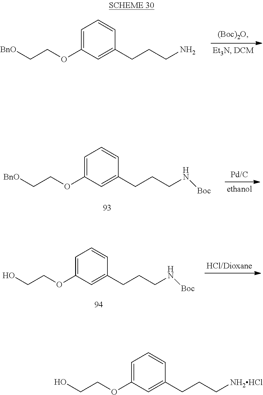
C1=C(OCC[BnO])C=C(CCCN)C=C1.C1=C(OCC[BnO])C=C(CCCN[Boc])C=C1.C1=C(OCCO)C=C(CCCN[Boc])C=C1.C1=C(OCCO)C=C(CCC[NH2HCl])C=C1
